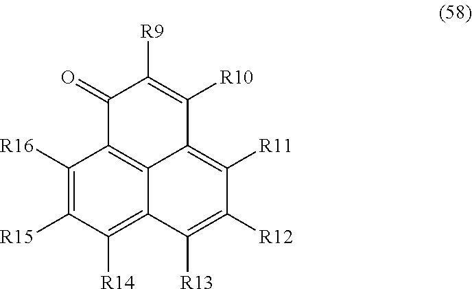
C1([R16])=C([R15])C([R14])=C2C3=C1C(=O)C([R9])=C([R10])C3=C([R11])C([R12])=C2[R13]
